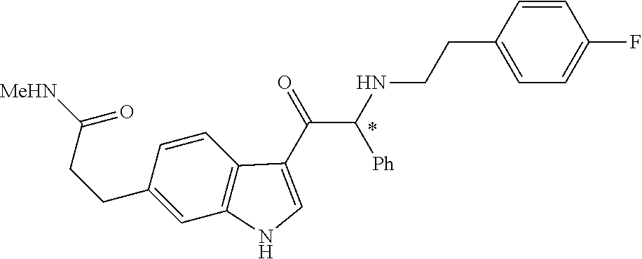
C1(CCC([MeHN])=O)=CC2=C(C=C1)C(C(=O)C(NCCC1=CC=C(F)C=C1)[Ph])=CN2
